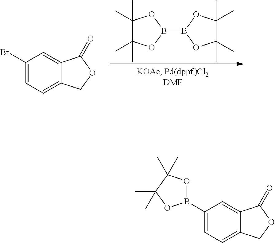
C1(Br)=CC=C2C(=C1)C(=O)OC2.C1(C)(C)C(C)(C)OB(B2OC(C)(C)C(C)(C)O2)O1.O1B(C2=CC=C3C(=C2)C(=O)OC3)OC(C)(C)C1(C)C
